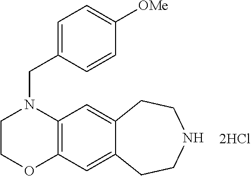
C12=C(C=C3C(=C1)CCNCC3)OCCN2CC1=CC=C([OMe])C=C1
